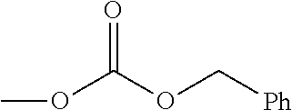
COC(=O)OC[Ph]
